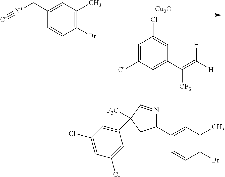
C1=C(Cl)C=C(C(=C([H])[H])[CF3])C=C1Cl.[Cu2O].C1(Br)=C(C)C=C(C[N+]#[C-])C=C1.C1(Br)=C(C)C=C(C2N=CC([F3C])(C3=CC(Cl)=CC(Cl)=C3)C2)C=C1
